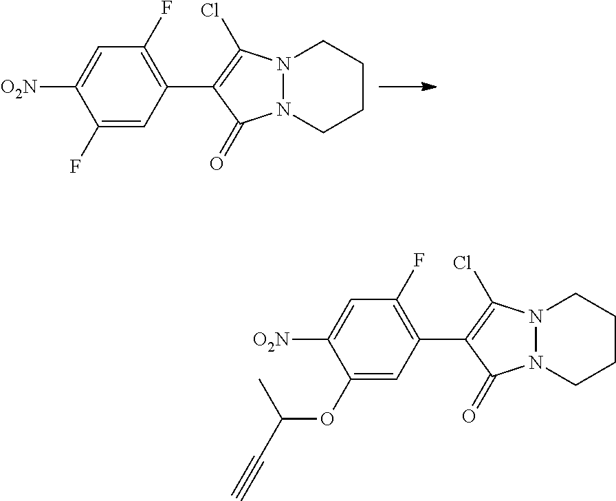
C1(F)=CC(C2=C(Cl)N3N(C2=O)CCCC3)=C(F)C=C1[O2N].C1(OC(C#C)C)=CC(C2=C(Cl)N3N(C2=O)CCCC3)=C(F)C=C1[O2N]
